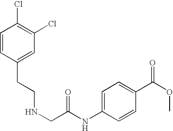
N(CC(NC1=CC=C(C(OC)=O)C=C1)=O)CCC1=CC(Cl)=C(Cl)C=C1
